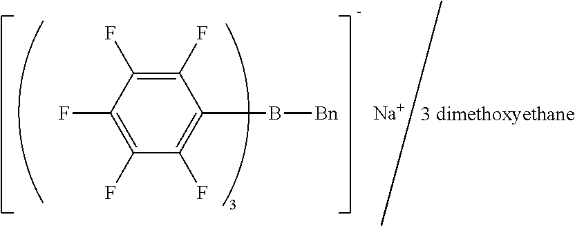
C1(F)=C(F)C(F)=C(B[Bn])C(F)=C1F.[Na].[3 dimethoxyethane]
